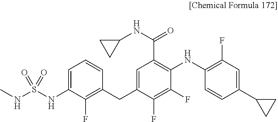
C1(NC2=C(C(NC3CC3)=O)C=C(CC3=C(F)C(NS(NC)(=O)=O)=CC=C3)C(F)=C2F)=C(F)C=C(C2CC2)C=C1
